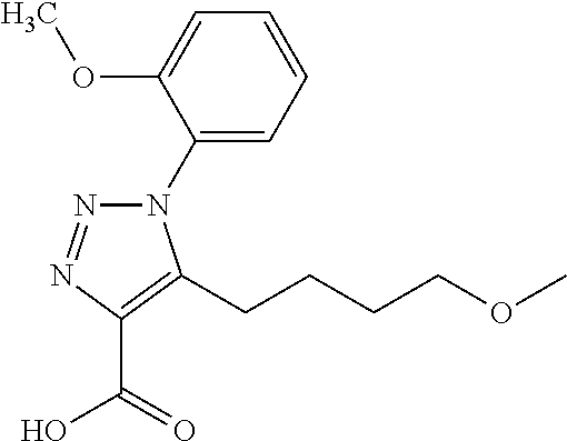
C1(N2N=NC(C(=O)O)=C2CCCCOC)=CC=CC=C1OC
